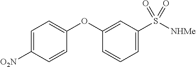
C1=C([O2N])C=CC(OC2=CC(S([NHMe])(=O)=O)=CC=C2)=C1
